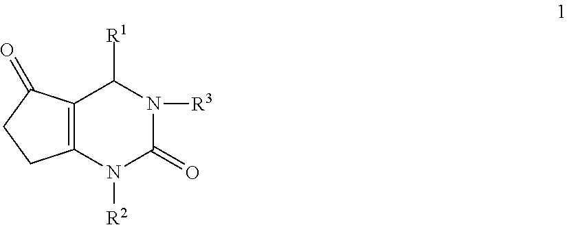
C12=C(N([R2])C(=O)N([R3])C1[R1])CCC2=O
